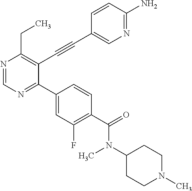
N1=CN=C(C2=CC(F)=C(C(=O)N(C)C3CCN(C)CC3)C=C2)C(C#CC2=CN=C(N)C=C2)=C1CC
